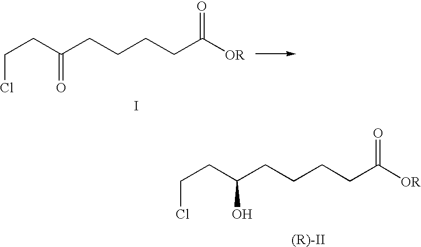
ClCCC(CCCCC([OR])=O)=O.I.ClCCC(CCCCC([OR])=O)O.[(R)-II]
